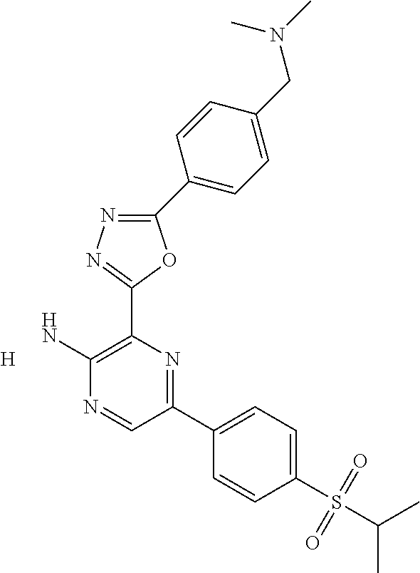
[H].C1(C2=CC=C(CN(C)C)C=C2)=NN=C(C2=C(N)N=CC(C3=CC=C(S(C(C)C)(=O)=O)C=C3)=N2)O1
